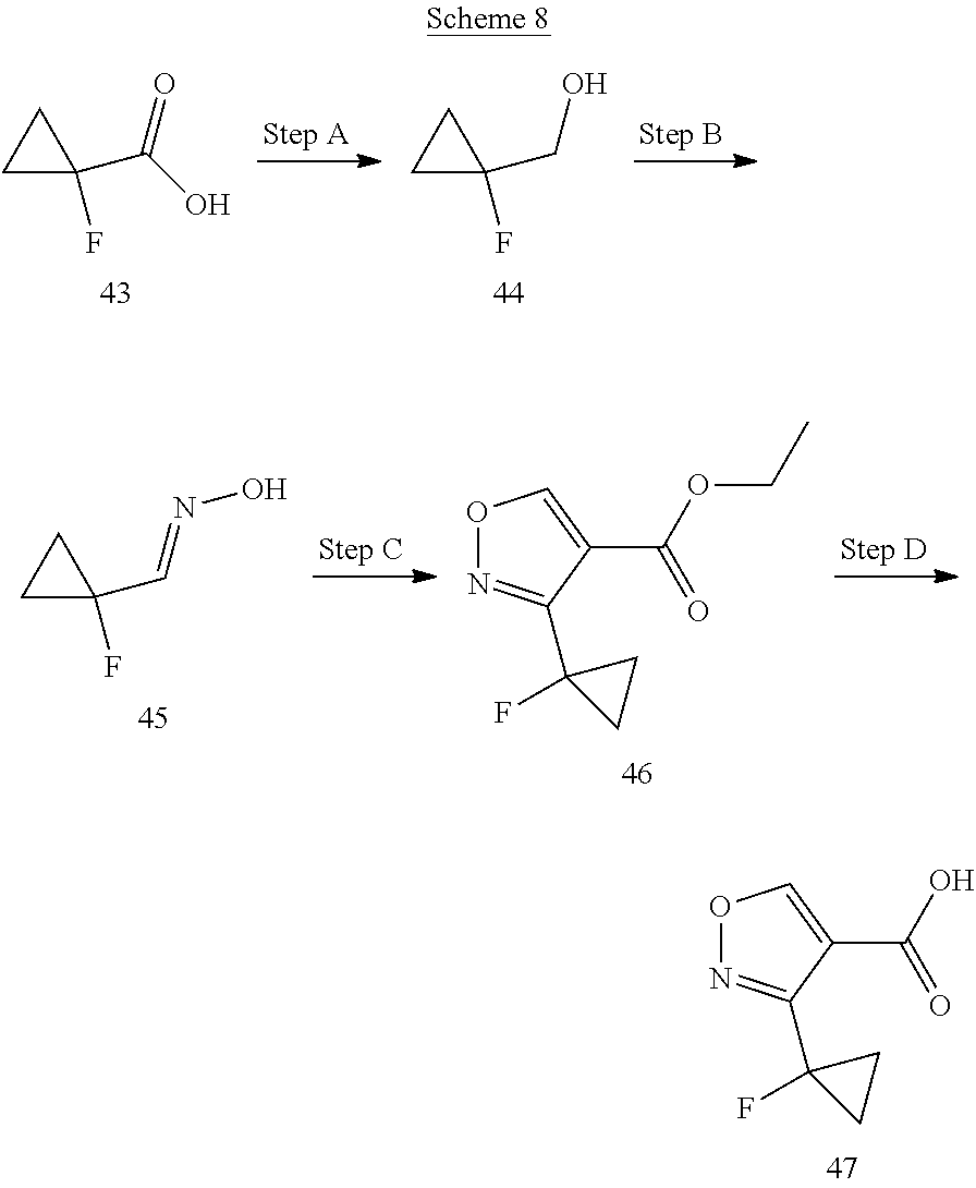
C1C(F)(C(O)=O)C1.C1C(F)(CO)C1.C1C(F)(C=NO)C1.O1N=C(C2(F)CC2)C(C(OCC)=O)=C1.O1N=C(C2(F)CC2)C(C(O)=O)=C1
